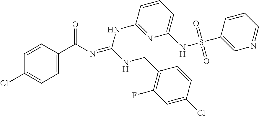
C1=CC(C(N=C(NCC2=C(F)C=C(Cl)C=C2)NC2=NC(NS(=O)(=O)C3=CN=CC=C3)=CC=C2)=O)=CC=C1Cl
